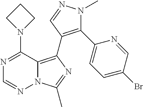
N12C(=C(C3=C(C4=CC=C(Br)C=N4)N(C)N=C3)N=C1C)C(N1CCC1)=NC=N2
